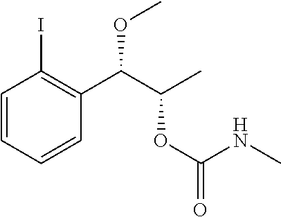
C1=CC=CC(C(C(C)OC(=O)NC)OC)=C1I
